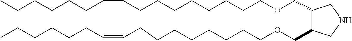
C1(COCCCCCCCCC=CCCCCCC)C(COCCCCCCCCC=CCCCCCC)CNC1
